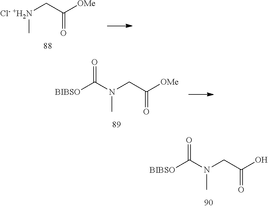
N(CC(O)=O)(C)C(=O)[BIBSO].[Cl- +H2N](CC([OMe])=O)C.N(CC([OMe])=O)(C)C(=O)[BIBSO]
